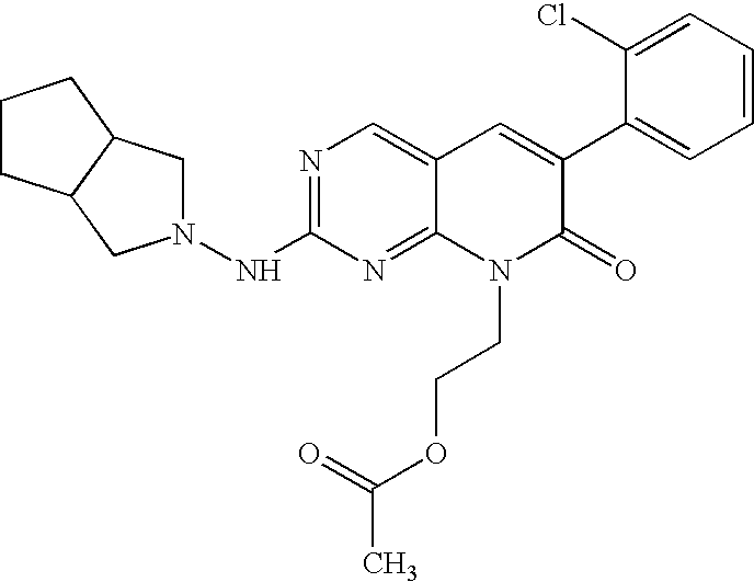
N1=C(NN2CC3C(C2)CCC3)N=C2C(=C1)C=C(C1=CC=CC=C1Cl)C(=O)N2CCOC(C)=O
